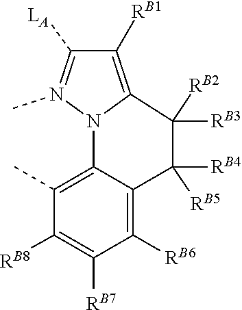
[RB2]C1([RB3])C2=C([RB1])C([LA])=N(C)N2C2=C(C)C([RB8])=C([RB7])C([RB6])=C2C1([RB5])[RB4]
